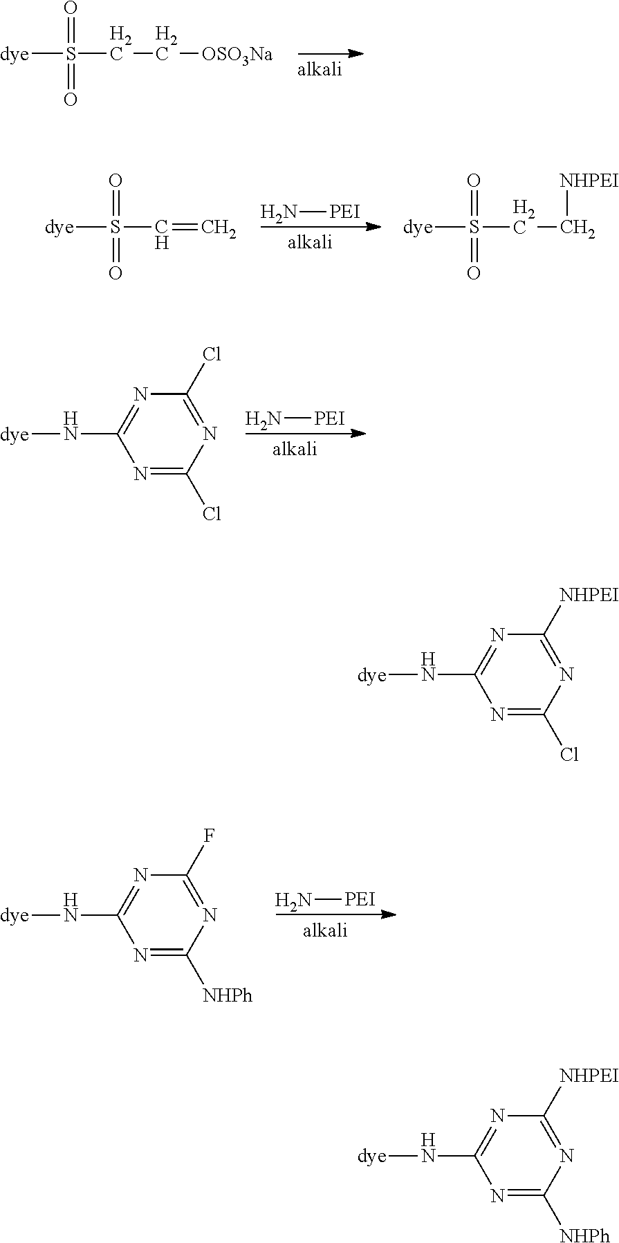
[dye]S(=O)(=O)CC[OSO3Na].N[PEI].[dye]S(=O)(=O)C=C.[dye]S(=O)(=O)CC[NHPEI].N[PEI].N1=C(Cl)N=C(Cl)N=C1N[dye].N[PEI].N1=C([NHPh])N=C(F)N=C1N[dye].N1=C(Cl)N=C([NHPEI])N=C1N[dye].N1=C([NHPh])N=C([NHPEI])N=C1N[dye]
